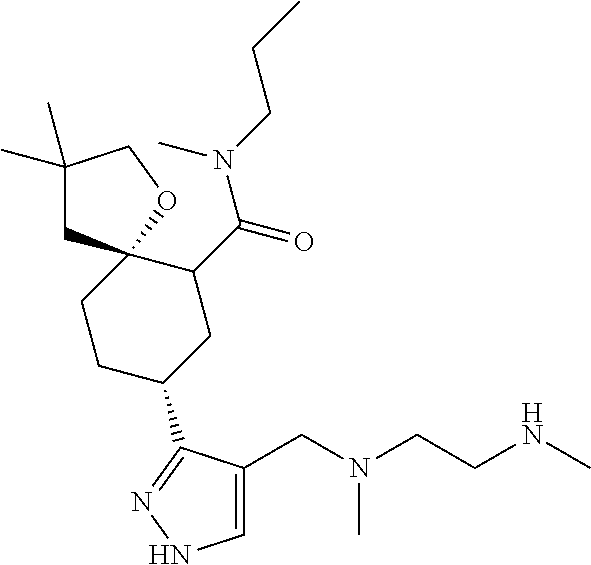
C1=C(CN(CCNC)C)C(C2CC(C(N(CCC)C)=O)C3(CC2)CC(C)(C)CO3)=NN1
